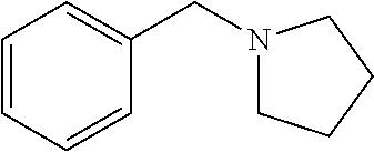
C1=CC=CC(CN2CCCC2)=C1
